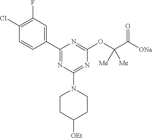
C1(Cl)=C(F)C=C(C2=NC(N3CCC([OEt])CC3)=NC(OC(C([ONa])=O)([Me])[Me])=N2)C=C1
